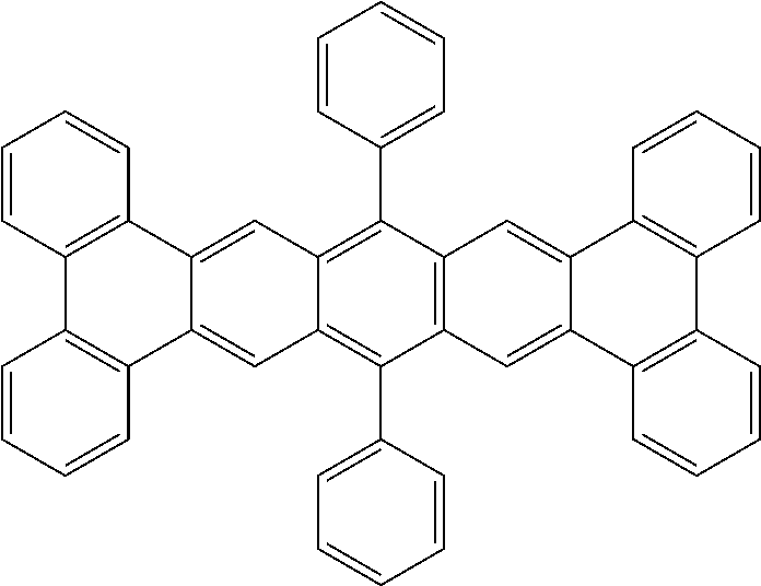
C12=C(C3=CC4=C(C5=CC=CC=C5)C5=C(C(C6=CC=CC=C6)=C4C=C3C3=C1C=CC=C3)C=C1C(=C5)C3=C(C4=C1C=CC=C4)C=CC=C3)C=CC=C2
